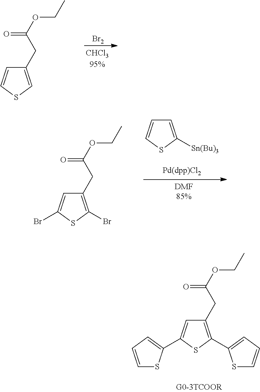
C1(CC(OCC)=O)=CSC=C1.[Br2].C1=C([Sn(Bu)3])SC=C1.C1(CC(OCC)=O)=C(Br)SC(Br)=C1.C1(CC(OCC)=O)=C(C2=CC=CS2)SC(C2=CC=CS2)=C1
